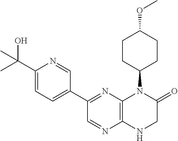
C1(C2=NC3=C(N=C2)NCC(=O)N3C2CCC(OC)CC2)=CC=C(C(O)(C)C)N=C1
